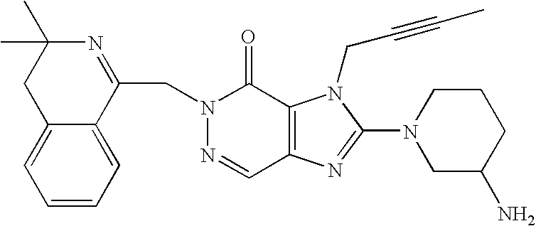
N1(CC2=NC(C)(C)CC3=CC=CC=C23)N=CC2=C(C1=O)N(CC#CC)C(N1CC(N)CCC1)=N2
